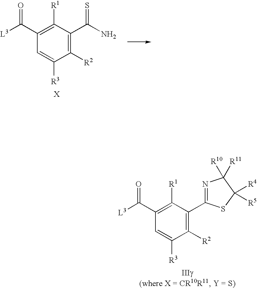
C1([R2])=C(C(N)=S)C([R1])=C(C([L3])=O)C=C1[R3].C1([R2])=C(C2=NC([R11])([R10])C([R4])([R5])S2)C([R1])=C(C([L3])=O)C=C1[R3]
